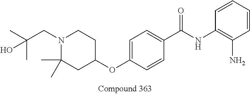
C1=CC=CC(N)=C1NC(C1=CC=C(OC2CC(C)(C)N(CC(C)(C)O)CC2)C=C1)=O
